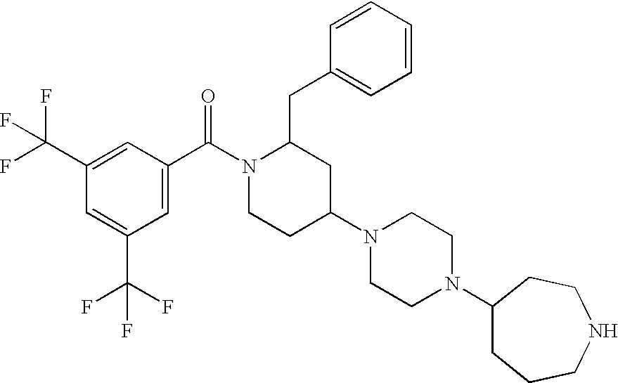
C1(C(F)(F)F)=CC(C(N2CCC(N3CCN(C4CCCNCC4)CC3)CC2CC2=CC=CC=C2)=O)=CC(C(F)(F)F)=C1
